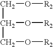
C(C(CO[R2])O[R2])O[R2]
